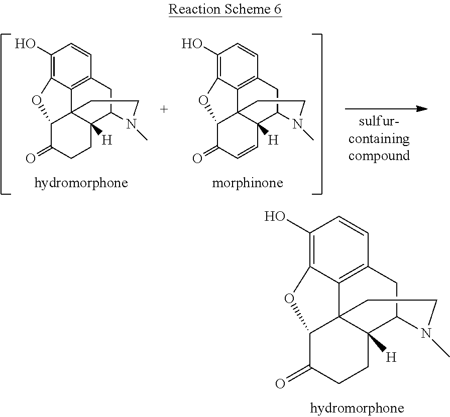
C1(O)=C2C3=C(C=C1)CC1C4([H])C3(C(C(=O)CC4)O2)CCN1C.C1(O)=C2C3=C(C=C1)CC1C4([H])C3(C(C(=O)CC4)O2)CCN1C.C1(O)=C2C3=C(C=C1)CC1C4([H])C3(C(C(=O)C=C4)O2)CCN1C
